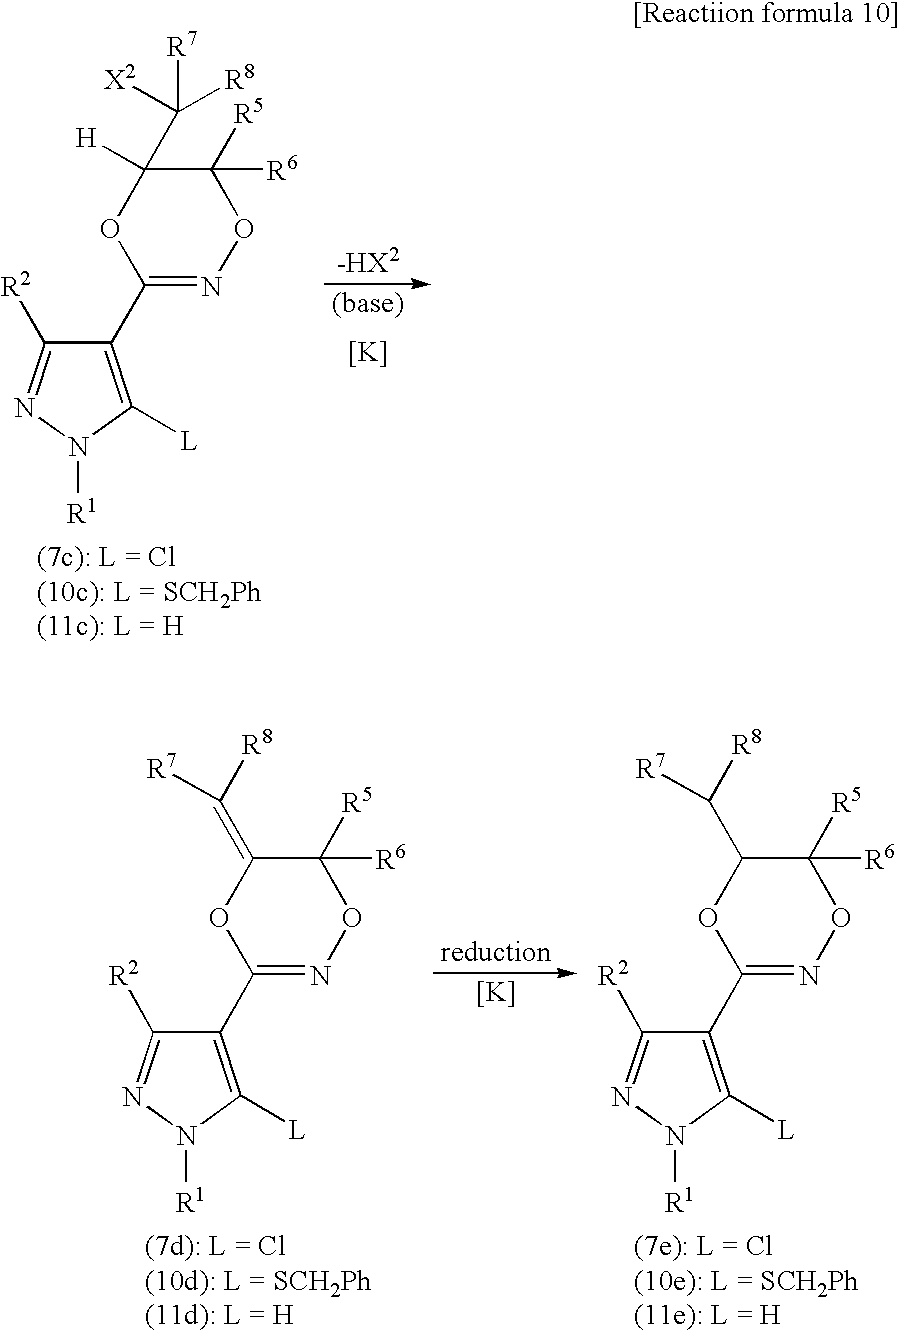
[K].C1(C2=NOC([R5])([R6])C(C([R7])([X2])[R8])([H])O2)=C([L])N([R1])N=C1[R2].[K].C1(C2=NOC([R5])([R6])C(=C([R8])[R7])O2)=C([L])N([R1])N=C1[R2].C1(C2=NOC([R5])([R6])C(C([R8])[R7])O2)=C([L])N([R1])N=C1[R2]
